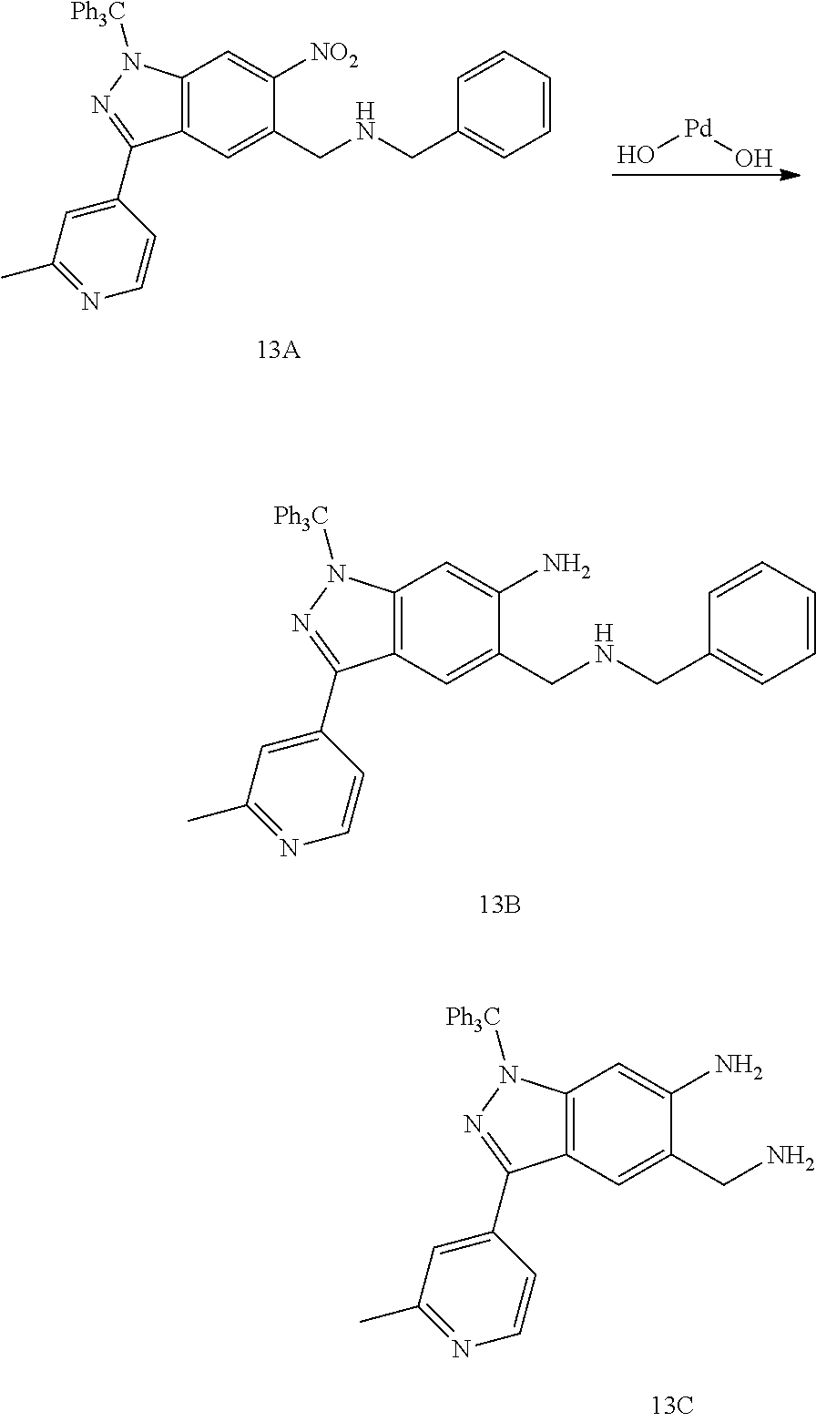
C1(C2=NN([Ph3C])C3=C2C=C(CNCC2=CC=CC=C2)C(N)=C3)=CC(C)=NC=C1.C1(C2=NN([Ph3C])C3=C2C=C(CN)C(N)=C3)=CC(C)=NC=C1.C1(C2=NN([Ph3C])C3=C2C=C(CNCC2=CC=CC=C2)C([NO2])=C3)=CC(C)=NC=C1.O[Pd]O
